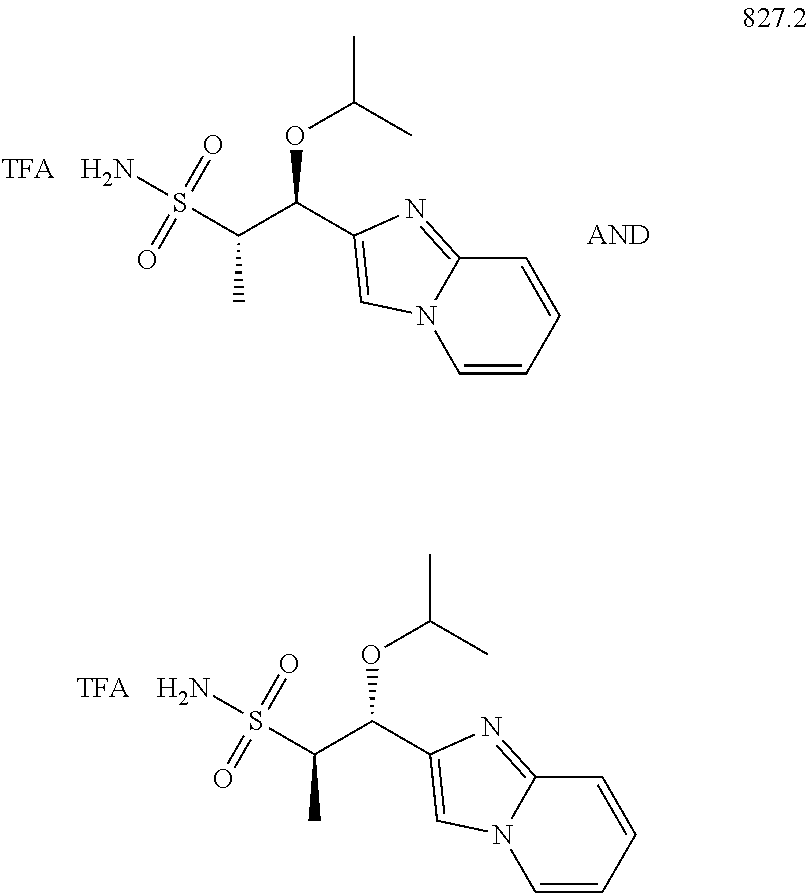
C1=CC=CC2=NC(C(C(S(=O)(=O)N)C)OC(C)C)=CN12.[TFA].C1=CC=CC2=NC(C(C(S(=O)(=O)N)C)OC(C)C)=CN12.[TFA]
